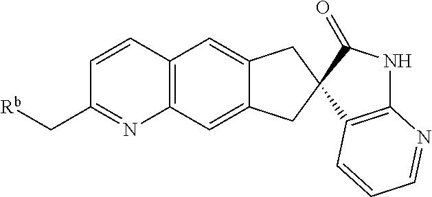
C12=C(C=C3C(=C1)CC1(C3)C3=C(NC1=O)N=CC=C3)N=C(C[Rb])C=C2
